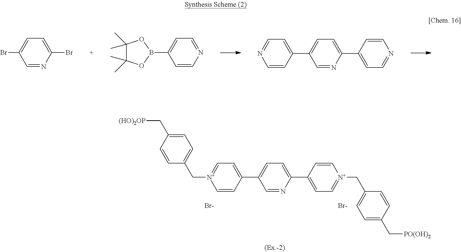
C1=CC(C2=CC=C(C3=CC=[N+](CC4=CC=C(C[PO(OH)2])C=C4)C=C3)N=C2)=CC=[N+]1CC1=CC=C(C[(HO)2OP])C=C1.[Br-].[Br-].C1=CC(C2=CC=C(C3=CC=NC=C3)N=C2)=CC=N1.C1(C)(C)C(C)(C)OB(C2=CC=NC=C2)O1.BrC1=CC=C(Br)N=C1
